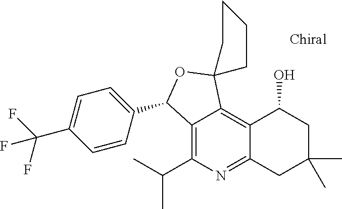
C12=C(C(C)C)N=C3C(=C1C1(OC2C2=CC=C(C(F)(F)F)C=C2)CCCC1)C(O)CC(C)(C)C3
